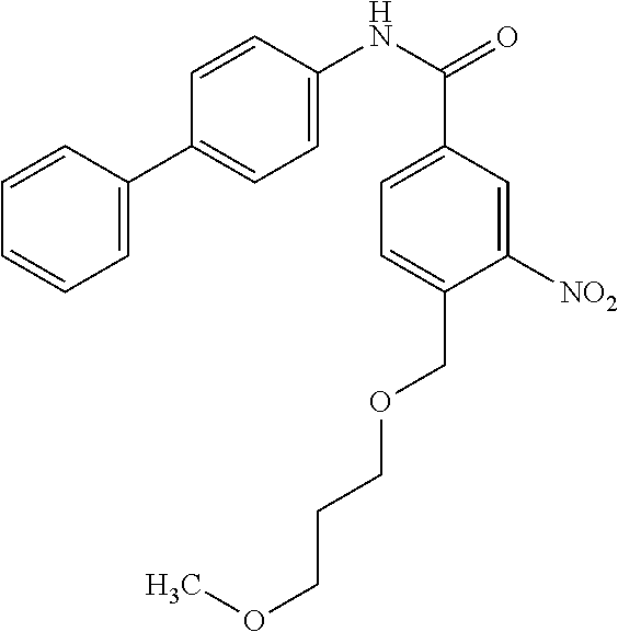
N(C(=O)C1=CC=C(COCCCOC)C([NO2])=C1)C1=CC=C(C2=CC=CC=C2)C=C1
